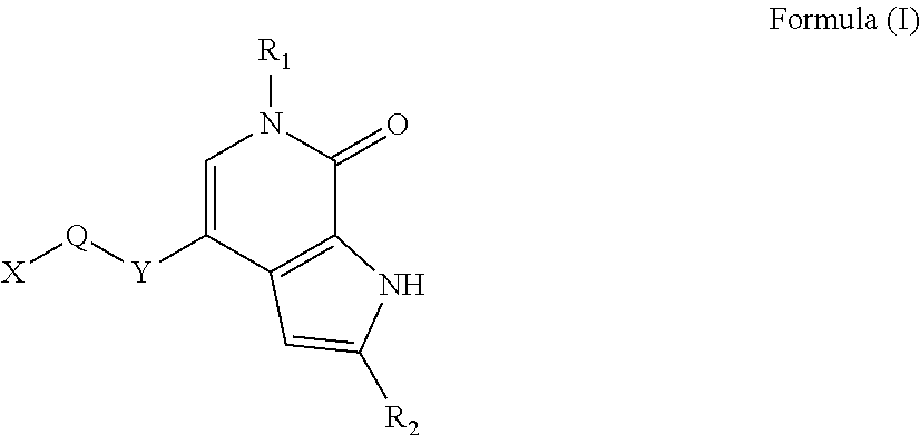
C1=C([Y][Q][X])C2=C(C(=O)N1[R1])NC([R2])=C2
